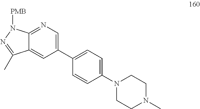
C12=NC=C(C3=CC=C(N4CCN(C)CC4)C=C3)C=C1C(C)=NN2[PMB]
